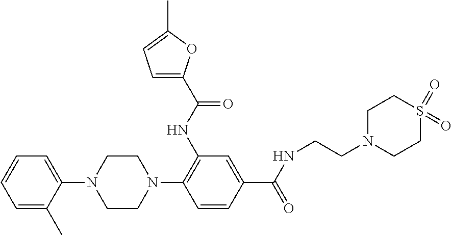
C1=C(C)C(N2CCN(C3=C(NC(C4=CC=C(C)O4)=O)C=C(C(=O)NCCN4CCS(=O)(=O)CC4)C=C3)CC2)=CC=C1
